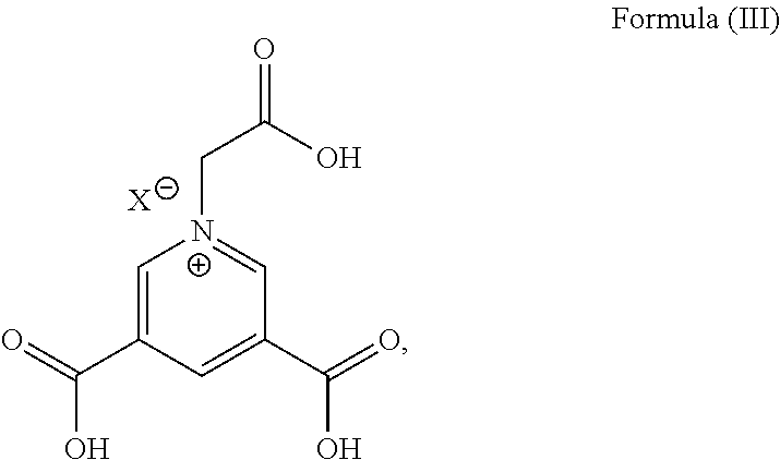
C1=C(C(O)=O)C=C(C(O)=O)C=[N+]1CC(O)=O.[X]
